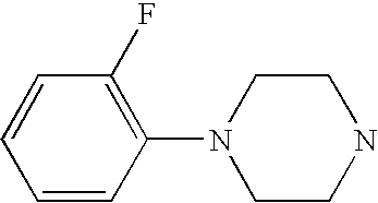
C1CNCCN1C1=C(F)C=CC=C1
